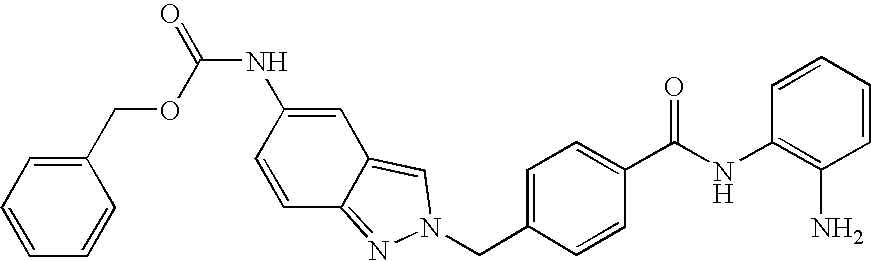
C1=CC(NC(=O)OCC2=CC=CC=C2)=CC2=CN(CC3=CC=C(C(NC4=C(N)C=CC=C4)=O)C=C3)N=C12
